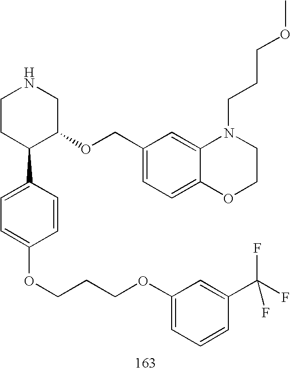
C1CC(C2=CC=C(OCCCOC3=CC=CC(C(F)(F)F)=C3)C=C2)C(OCC2=CC=C3C(=C2)N(CCCOC)CCO3)CN1
